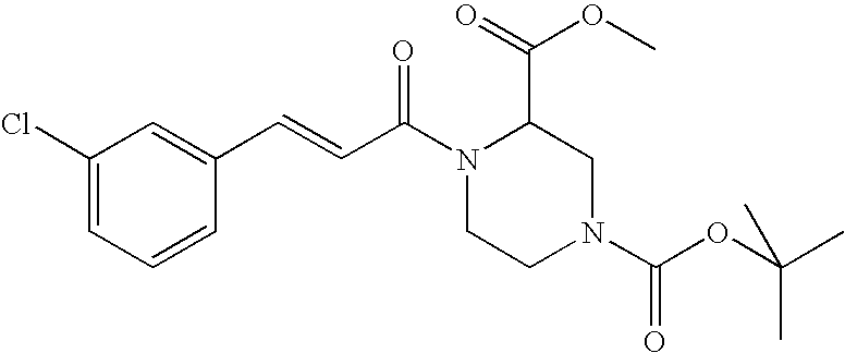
C1=C(C=CC(N2CCN(C(OC(C)(C)C)=O)CC2C(=O)OC)=O)C=CC=C1Cl
